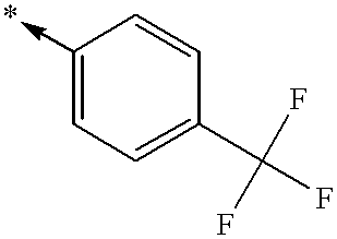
C1(->*)=CC=C(C(F)(F)F)C=C1
